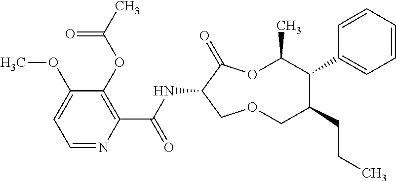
C1(OC)=CC=NC(C(NC2C(=O)OC(C)C(C3=CC=CC=C3)C(CCC)COC2)=O)=C1OC(C)=O
